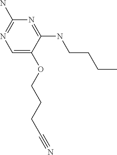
C1=C(OCCCC#N)C(NCCCC)=NC(N)=N1
